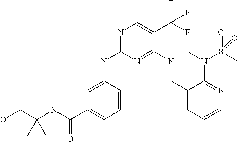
C1=C(NC2=NC=C(C(F)(F)F)C(NCC3=CC=CN=C3N(C)S(C)(=O)=O)=N2)C=CC=C1C(NC(CO)(C)C)=O
